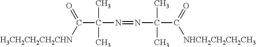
C(C(N=NC(C(=O)[NHCH2CH2CH2CH3])(C)C)(C)C)([H3CH2CH2CH2CHN])=O
